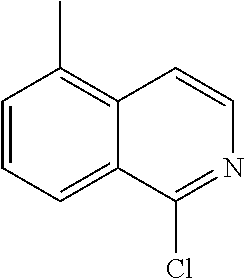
C1=CC=C2C(=C1C)C=CN=C2Cl
